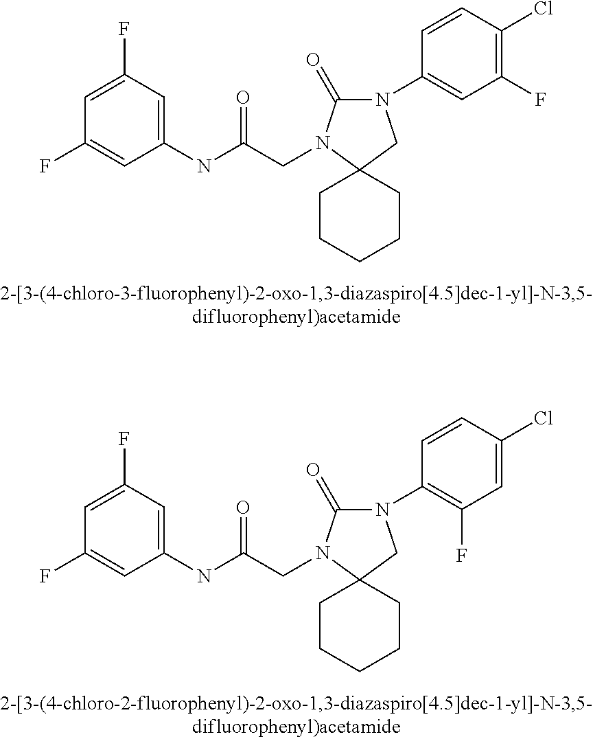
N1(C2=CC(F)=C(Cl)C=C2)C(=O)N(CC(NC2=CC(F)=CC(F)=C2)=O)C2(C1)CCCCC2.N1(C2=C(F)C=C(Cl)C=C2)C(=O)N(CC(NC2=CC(F)=CC(F)=C2)=O)C2(C1)CCCCC2
